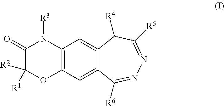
C12=C(C=C3C(=C1)C([R4])C([R5])=NN=C3[R6])OC([R2])([R1])C(=O)N2[R3]
